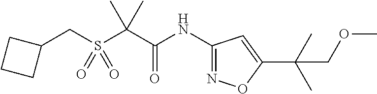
C1(CS(C(C(NC2=NOC(C(C)(C)COC)=C2)=O)(C)C)(=O)=O)CCC1
